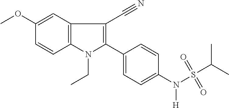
C12=C(C=C(OC)C=C1)C(C#N)=C(C1=CC=C(N(S(C(C)C)(=O)=O)[H])C=C1)N2CC
